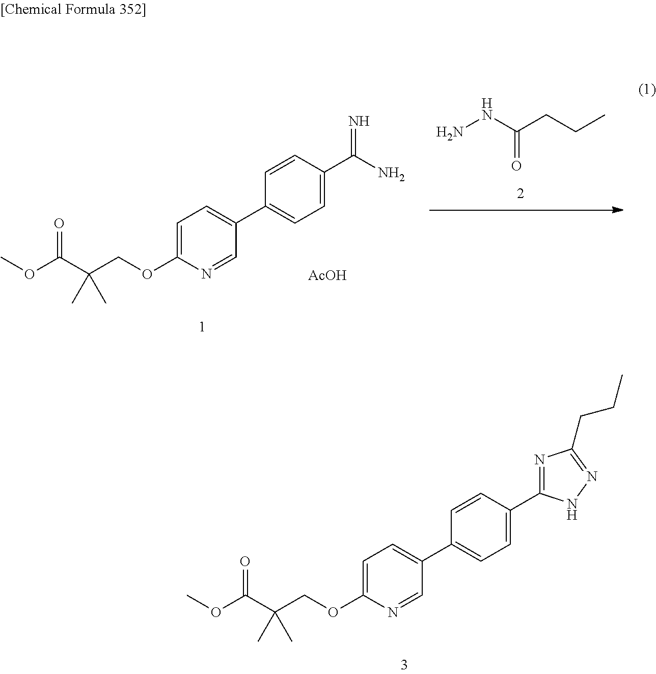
C1(C2=CC=C(OCC(C(OC)=O)(C)C)N=C2)=CC=C(C2=NC(CCC)=NN2)C=C1.NNC(CCC)=O.C1(C2=CC=C(OCC(C(OC)=O)(C)C)N=C2)=CC=C(C(N)=N)C=C1.[AcOH]
